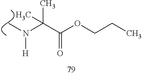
C(C(OCCC)=O)(C)(N([H])C)C
